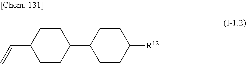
[R12]C1CCC(C2CCC(C=C)CC2)CC1
